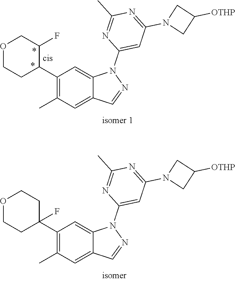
C1(C2C(F)COCC2)=C(C)C=C2C(=C1)N(C1=CC(N3CC([OTHP])C3)=NC(C)=N1)N=C2.C1(C2(F)CCOCC2)=C(C)C=C2C(=C1)N(C1=CC(N3CC([OTHP])C3)=NC(C)=N1)N=C2
